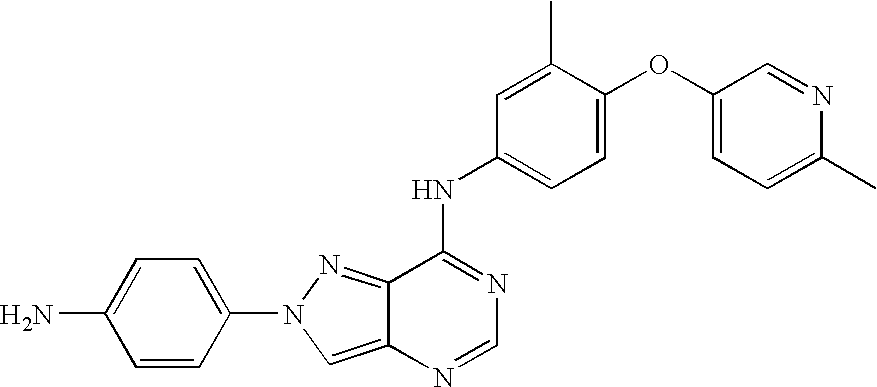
C12=CN(C3=CC=C(N)C=C3)N=C1C(NC1=CC=C(OC3=CC=C(C)N=C3)C(C)=C1)=NC=N2
